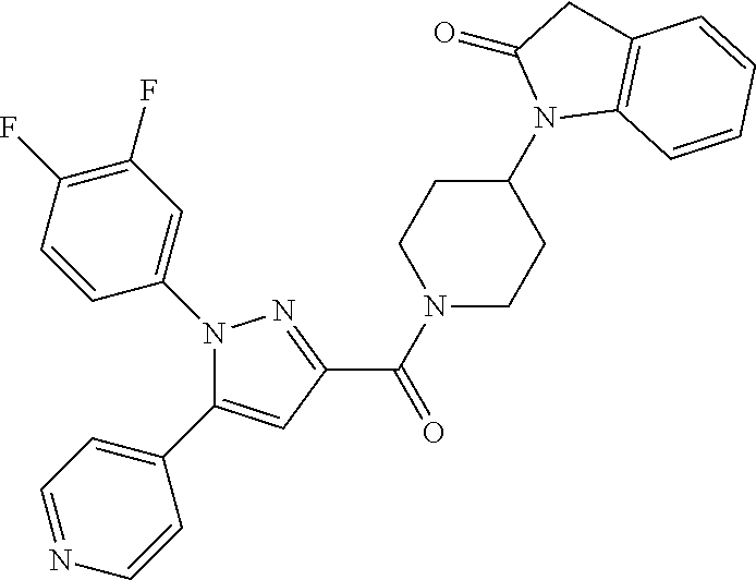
C1(C(N2CCC(N3C4=C(CC3=O)C=CC=C4)CC2)=O)=NN(C2=CC(F)=C(F)C=C2)C(C2=CC=NC=C2)=C1
